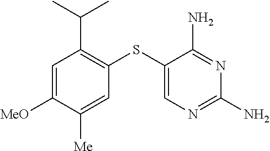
C1=C([MeO])C([Me])=CC(SC2=CN=C(N)N=C2N)=C1C(C)C
